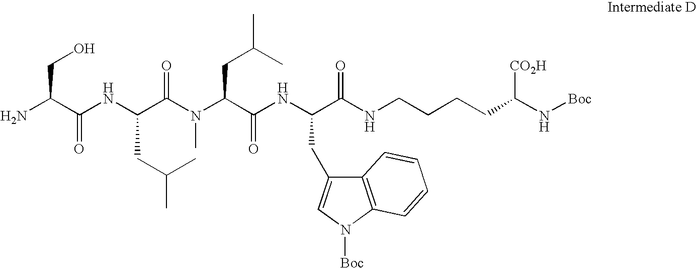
NC(C(NC(C(N(C(C(NC(C(NCCCCC(N[Boc])[CO2H])=O)CC1=CN([Boc])C2=C1C=CC=C2)=O)CC(C)C)C)=O)CC(C)C)=O)CO
